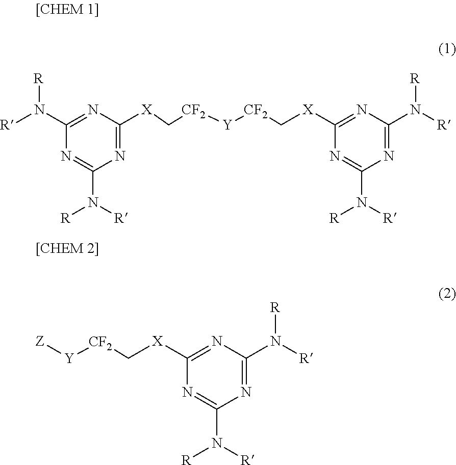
N1=C([X]C[CF2][Y][CF2]C[X]C2=NC(N([R])[R])=NC(N([R])[R])=N2)N=C(N([R])[R])N=C1N([R])[R].[Z][Y][CF2]C[X]C1=NC(N([R])[R])=NC(N([R])[R])=N1
